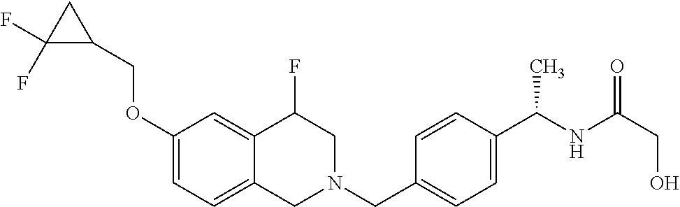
C1(OCC2CC2(F)F)=CC=C2C(=C1)C(F)CN(CC1=CC=C(C(NC(=O)CO)C)C=C1)C2
